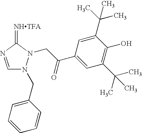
[NHTFA]=C1N=CN(CC2=CC=CC=C2)N1CC(C1=CC(C(C)(C)C)=C(O)C(C(C)(C)C)=C1)=O
